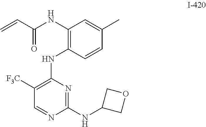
C1([F3C])=C(NC2=C(NC(C=C)=O)C=C(C)C=C2)N=C(NC2COC2)N=C1
